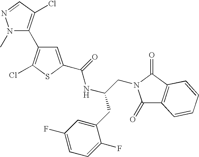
N1(C)C(C2=C(Cl)SC(C(=O)NC(CC3=CC(F)=CC=C3F)CN3C(=O)C4=C(C3=O)C=CC=C4)=C2)=C(Cl)C=N1
